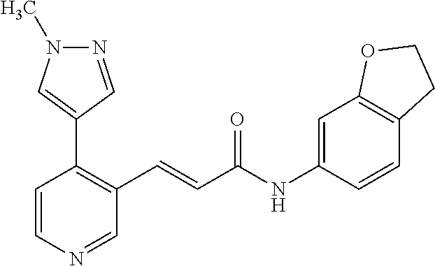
C1=CN=CC(C=CC(=O)NC2=CC3=C(C=C2)CCO3)=C1C1=CN(C)N=C1
